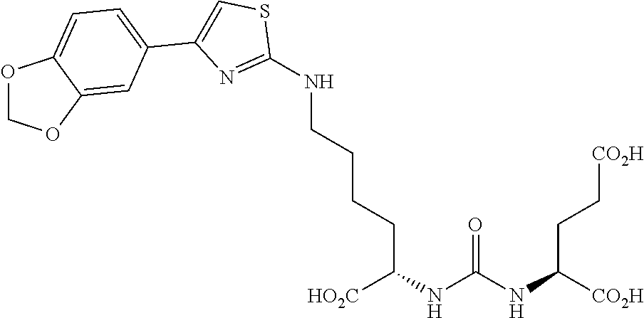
[CO2H]C(NC(NC([HO2C])CCCCNC1=NC(C2=CC=C3C(=C2)OCO3)=CS1)=O)CC[CO2H]
